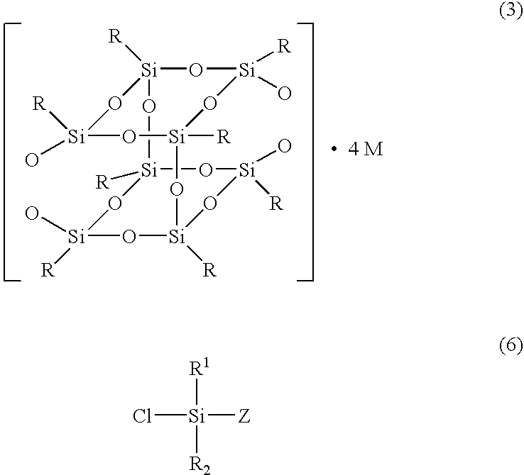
O1[Si]([R])(O)O[Si]2([R])O[Si]([R])(O)O[Si]1([R])O[Si]1([R])O[Si]([R])(O)O[Si]([R])(O2)O[Si]([R])(O)O1.Cl[Si]([Z])([R2])[R1]
